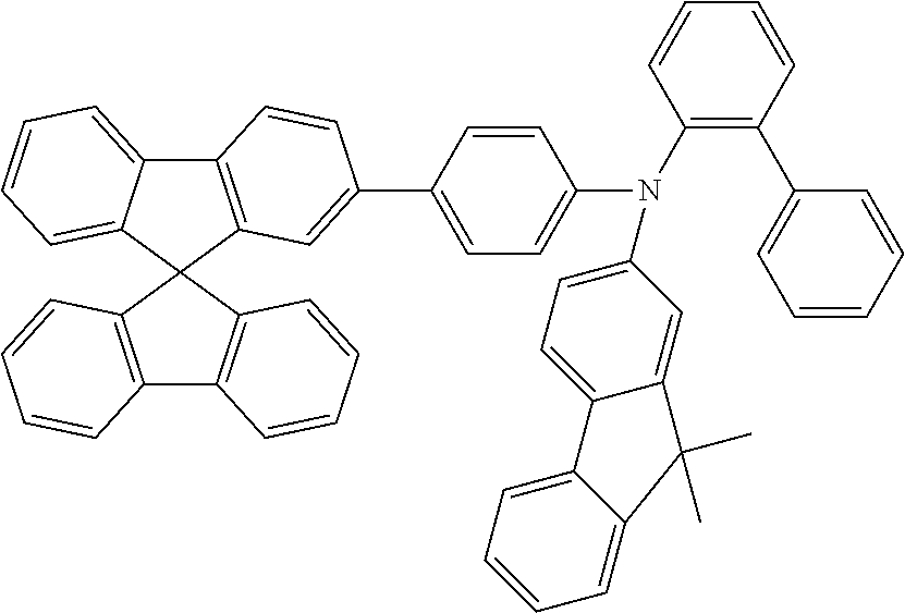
C12=C(C3(C4=CC=CC=C14)C1=C(C4=C3C=CC=C4)C=CC=C1)C=C(C1=CC=C(N(C3=C(C4=CC=CC=C4)C=CC=C3)C3=CC=C4C(=C3)C(C)(C)C3=CC=CC=C43)C=C1)C=C2
